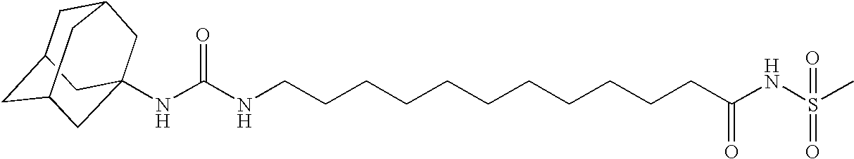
C1C2CC3CC(NC(NCCCCCCCCCCCC(NS(C)(=O)=O)=O)=O)(CC1C3)C2
